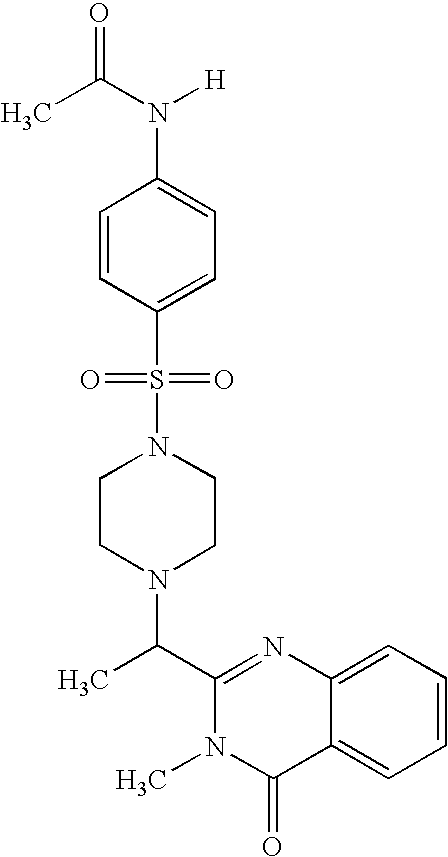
C(C1=NC2=CC=CC=C2C(=O)N1C)(C)N1CCN(S(C2=CC=C(N([H])C(C)=O)C=C2)(=O)=O)CC1
